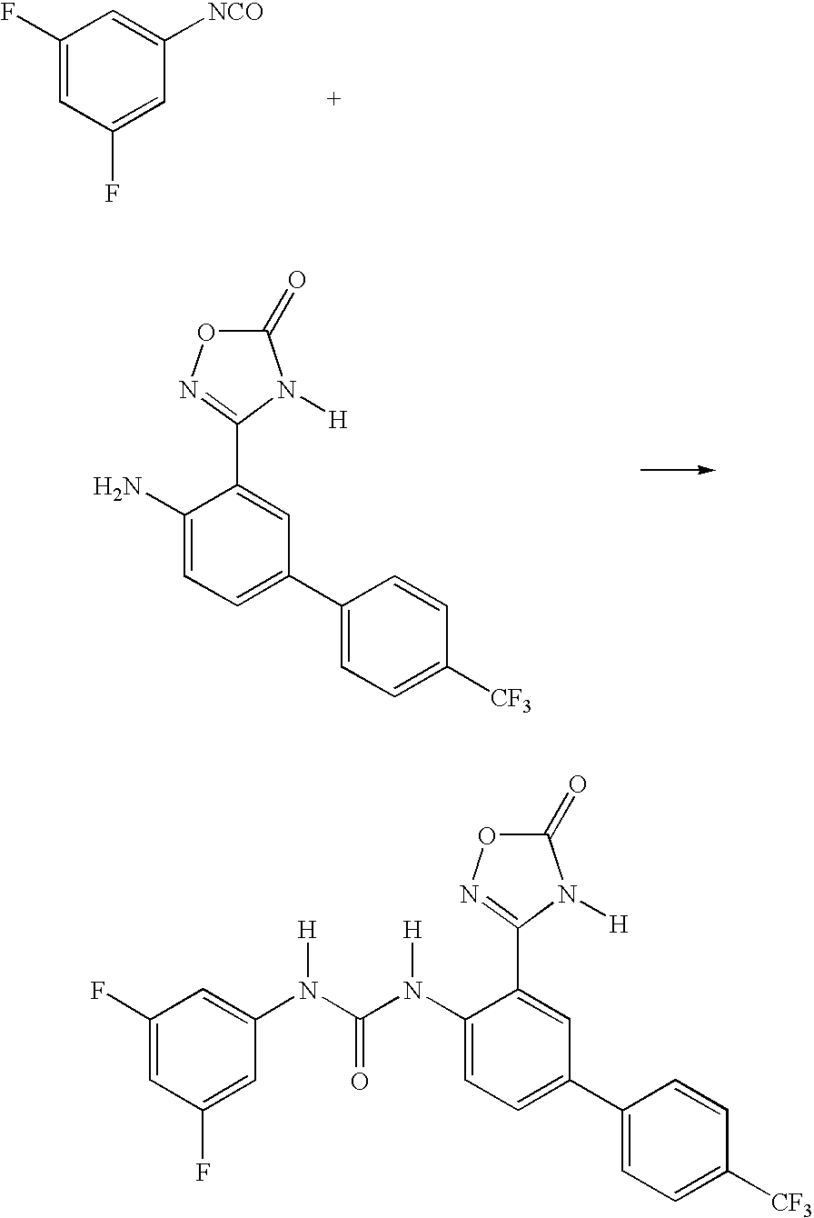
C1(F)=CC(F)=CC([NCO])=C1.C1(N)=CC=C(C2=CC=C([CF3])C=C2)C=C1C1=NOC(=O)N1[H].C1(N(C(N(C2=CC(F)=CC(F)=C2)[H])=O)[H])=CC=C(C2=CC=C([CF3])C=C2)C=C1C1=NOC(=O)N1[H]
